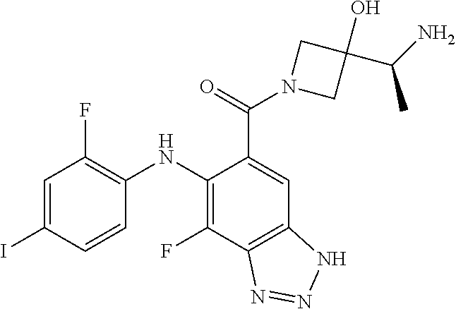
C1=C(I)C=CC(NC2=C(F)C3=C(C=C2C(=O)N2CC(C(C)N)(O)C2)NN=N3)=C1F
